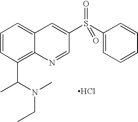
C1=CC(C(C)N(C)CC)=C2C(=C1)C=C(S(C1=CC=CC=C1)(=O)=O)C=N2.Cl
